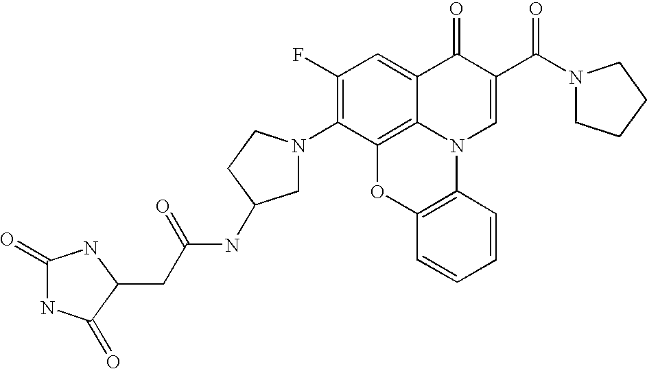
C1(F)=C(N2CC(NC(=O)CC3C(=O)NC(=O)N3)CC2)C2=C3C(=C1)C(=O)C(C(N1CCCC1)=O)=CN3C1=C(O2)C=CC=C1
